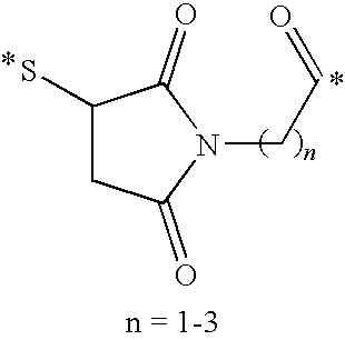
C1(S)CC(=O)N(CC=O)C1=O
